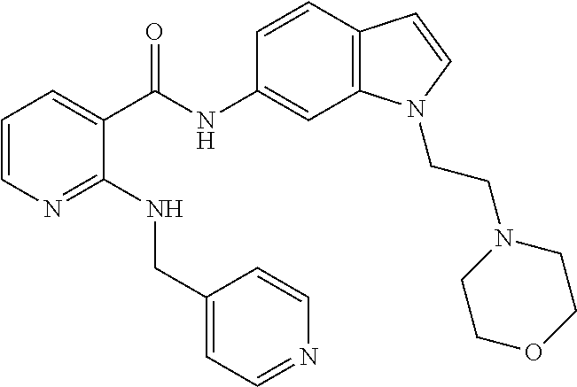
C1=CN=C(NCC2=CC=NC=C2)C(C(NC2=CC3=C(C=C2)C=CN3CCN2CCOCC2)=O)=C1
